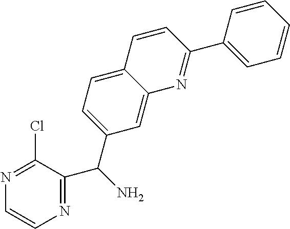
N1=C(Cl)C(C(C2=CC=C3C(=C2)N=C(C2=CC=CC=C2)C=C3)N)=NC=C1
